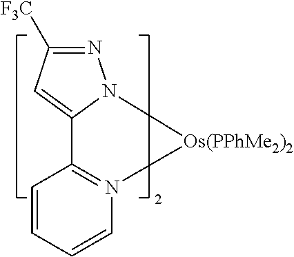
N1=C([F3C])C=C2N1[Os(PPhMe2)2]N1=C2C=CC=C1
